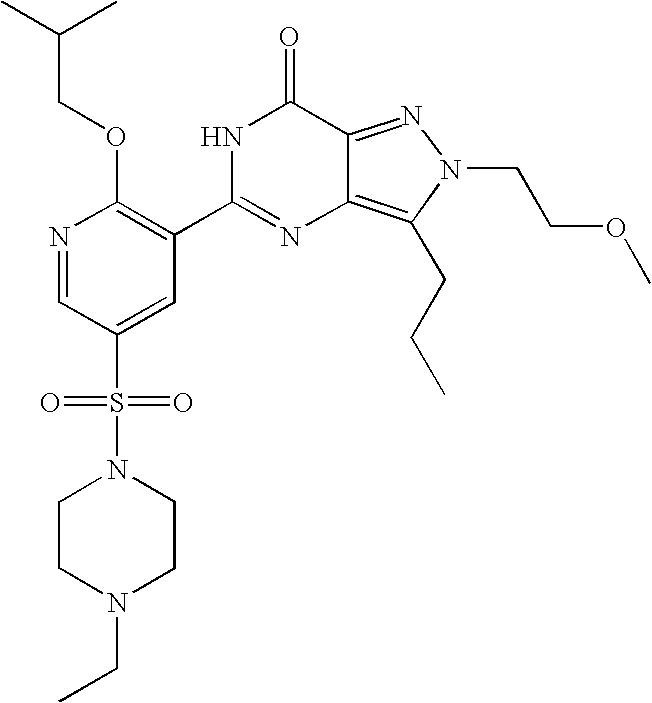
N1=CC(S(=O)(=O)N2CCN(CC)CC2)=CC(C2=NC3=C(CCC)N(CCOC)N=C3C(=O)N2)=C1OCC(C)C
